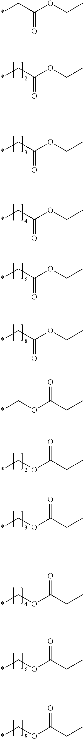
*COC(CC)=O.*COC(CC)=O.*COC(CC)=O.*COC(CC)=O.*COC(CC)=O.*CC(=O)OCC.*CC(=O)OCC.*CC(=O)OCC.*CC(=O)OCC.*CC(=O)OCC.*CC(=O)OCC.*COC(CC)=O
